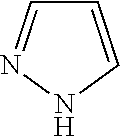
C1=CNN=C1
